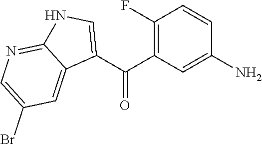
C1(N)=CC(C(C2=CNC3=NC=C(Br)C=C23)=O)=C(F)C=C1
